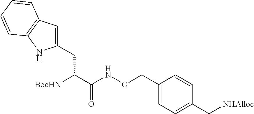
C1(CC(C(NOCC2=CC=C(C[NHAlloc])C=C2)=O)[BocHN])=CC2=C(N1)C=CC=C2
